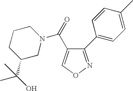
C(=O)(C1=CON=C1C1=CC=C(C)C=C1)N1CCCC(C(O)(C)C)C1
